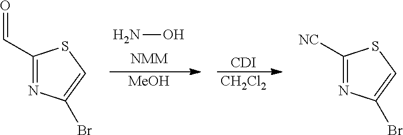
NO.[MeOH].[CDI].[CH2Cl2].C1(C=O)=NC(Br)=CS1.C1([NC])=NC(Br)=CS1
